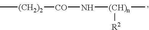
[(CH2)2]([CO]N[(CH)n](C)[R2])C
